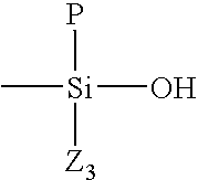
C[Si](O)(P)[Z3]
